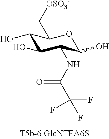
C1(O)C(O)C(NC(C(F)(F)F)=O)C(O)OC1C[OSO3-]
